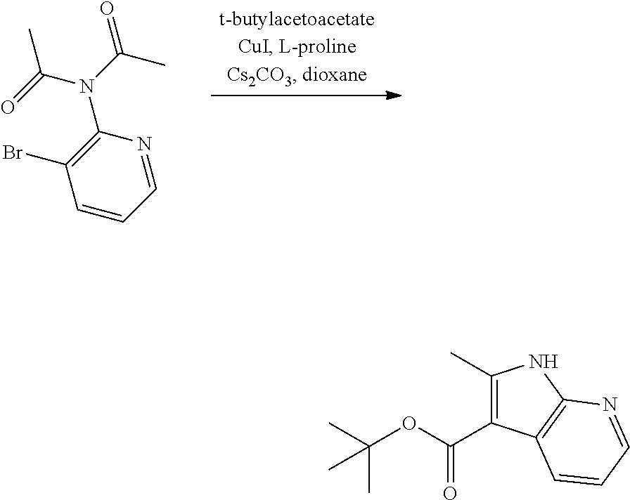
C1=CC=NC(N(C(C)=O)C(=O)C)=C1Br.C(OC(C1=C(C)NC2=C1C=CC=N2)=O)(C)(C)C
